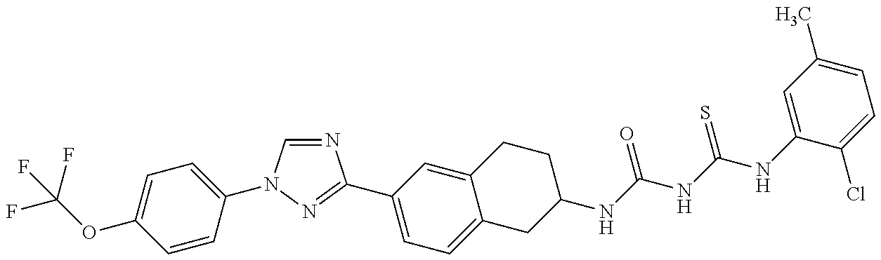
FC(OC1=CC=C(N2C=NC(C3=CC=C4C(=C3)CCC(NC(NC(NC3=CC(C)=CC=C3Cl)=S)=O)C4)=N2)C=C1)(F)F
